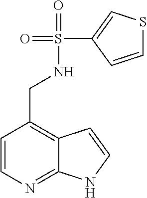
C1=CN=C2C(=C1CNS(=O)(=O)C1=CSC=C1)C=CN2
